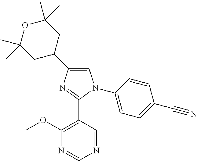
C1(C2CC(C)(C)OC(C)(C)C2)=CN(C2=CC=C(C#N)C=C2)C(C2=C(OC)N=CN=C2)=N1
